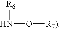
[R6]NO[R7)]
